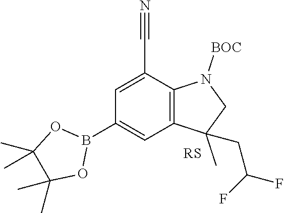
C12=C(C(C#N)=CC(B3OC(C)(C)C(C)(C)O3)=C1)N([BOC])CC2(C)CC(F)F
